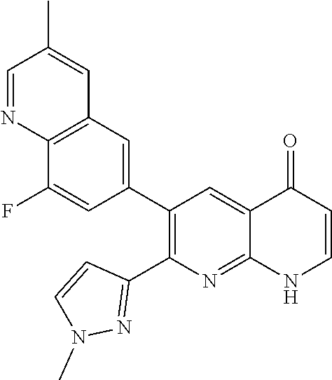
C12=C(C=C(C3=C(C4=NN(C)C=C4)N=C4C(=C3)C(=O)C=CN4)C=C1F)C=C(C)C=N2
